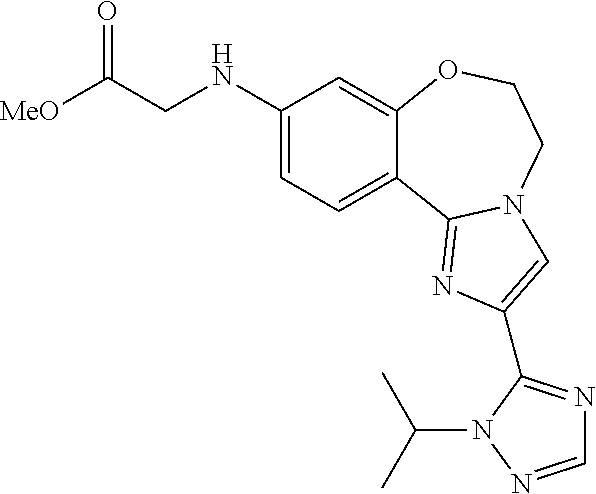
C12=CC=C(NCC([MeO])=O)C=C1OCCN1C2=NC(C2=NC=NN2C(C)C)=C1
